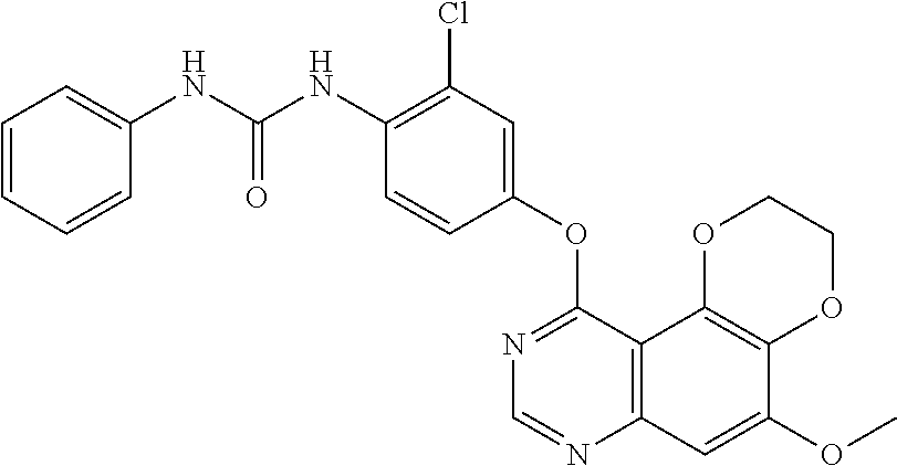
C12=C(C3=C(C=C1OC)N=CN=C3OC1=CC(Cl)=C(NC(NC3=CC=CC=C3)=O)C=C1)OCCO2
